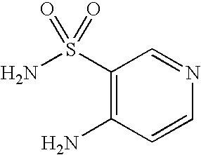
NC1=C(S(N)(=O)=O)C=NC=C1
